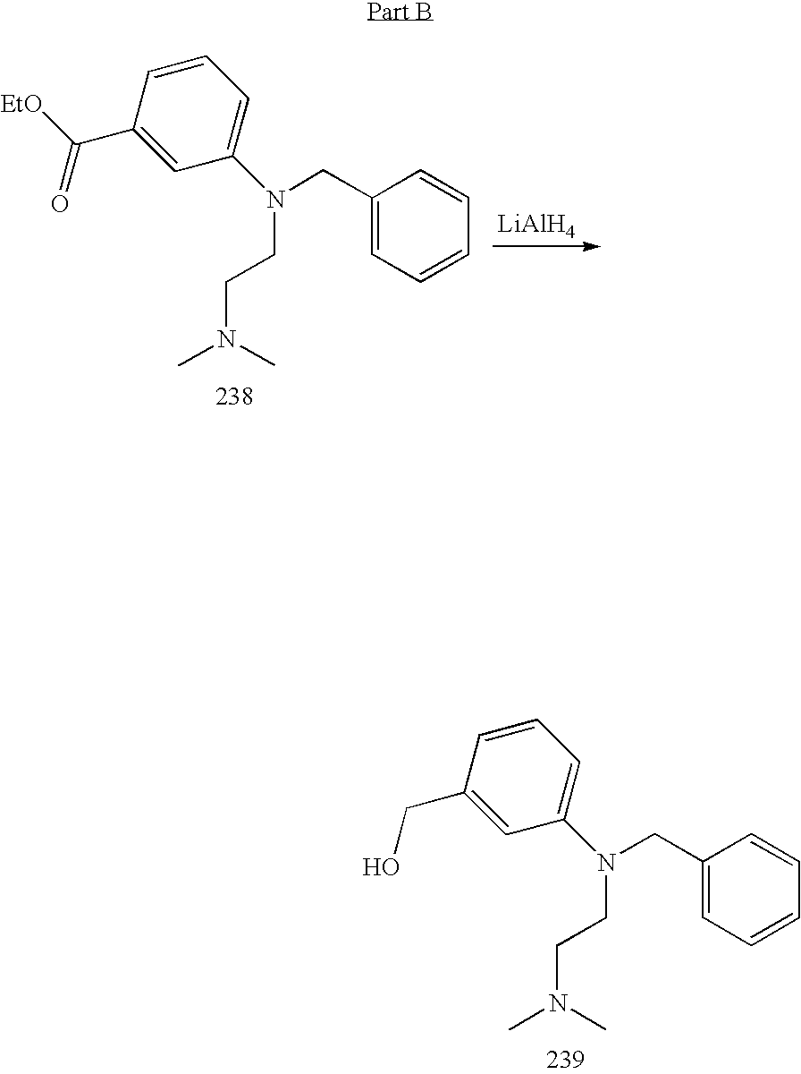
C1(CO)=CC(N(CC2=CC=CC=C2)CCN(C)C)=CC=C1.C1(C([EtO])=O)=CC(N(CC2=CC=CC=C2)CCN(C)C)=CC=C1.[LiAlH4]
